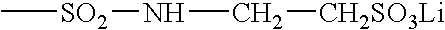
C[SO2]NC[CH2SO3Li]
